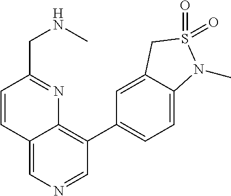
C1=CC2=CN=CC(C3=CC=C4C(=C3)CS(=O)(=O)N4C)=C2N=C1CNC
